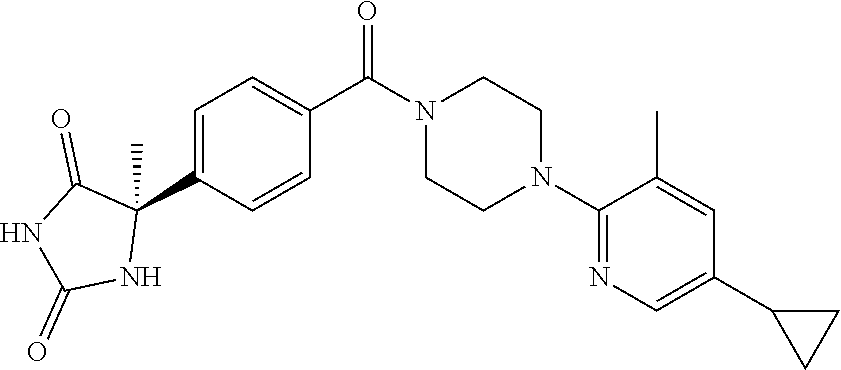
C1(N2CCN(C(C3=CC=C(C4(C)C(=O)NC(=O)N4)C=C3)=O)CC2)=NC=C(C2CC2)C=C1C
